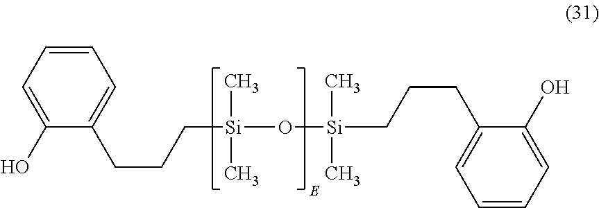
C1(O)=CC=CC=C1CCC[Si](O[Si](CCCC1=CC=CC=C1O)(C)(C)C)(C)C
